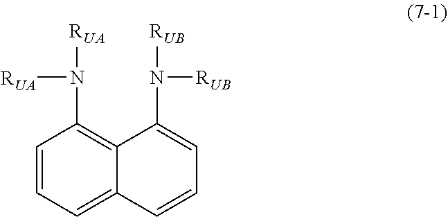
C1=CC=C2C(=C1N([RUA])[RUA])C(N([RUB])[RUB])=CC=C2
